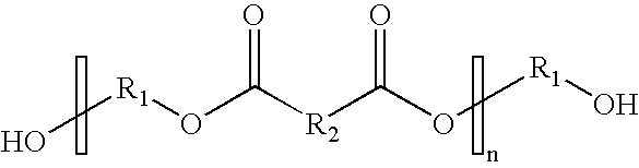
[R1](OC([R2]C(O[R1]O)=O)=O)O
